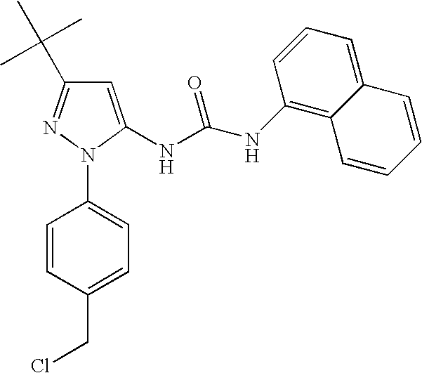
C1=CC(N2N=C(C(C)(C)C)C=C2NC(NC2=C3C(=CC=C2)C=CC=C3)=O)=CC=C1CCl
